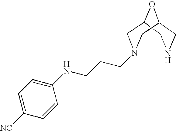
C1NCC2OC1CN(CCCNC1=CC=C([NC])C=C1)C2
